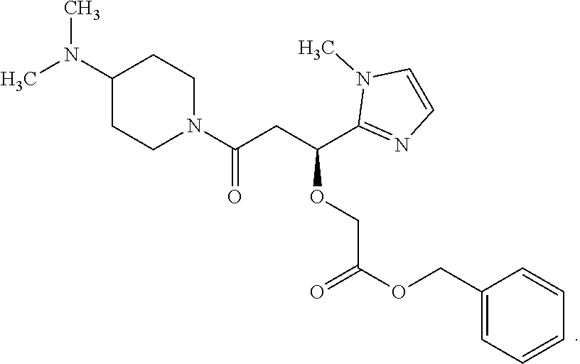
C1(N(C)C)CCN(C(CC(C2=NC=CN2C)OCC(OCC2=CC=CC=C2)=O)=O)CC1
